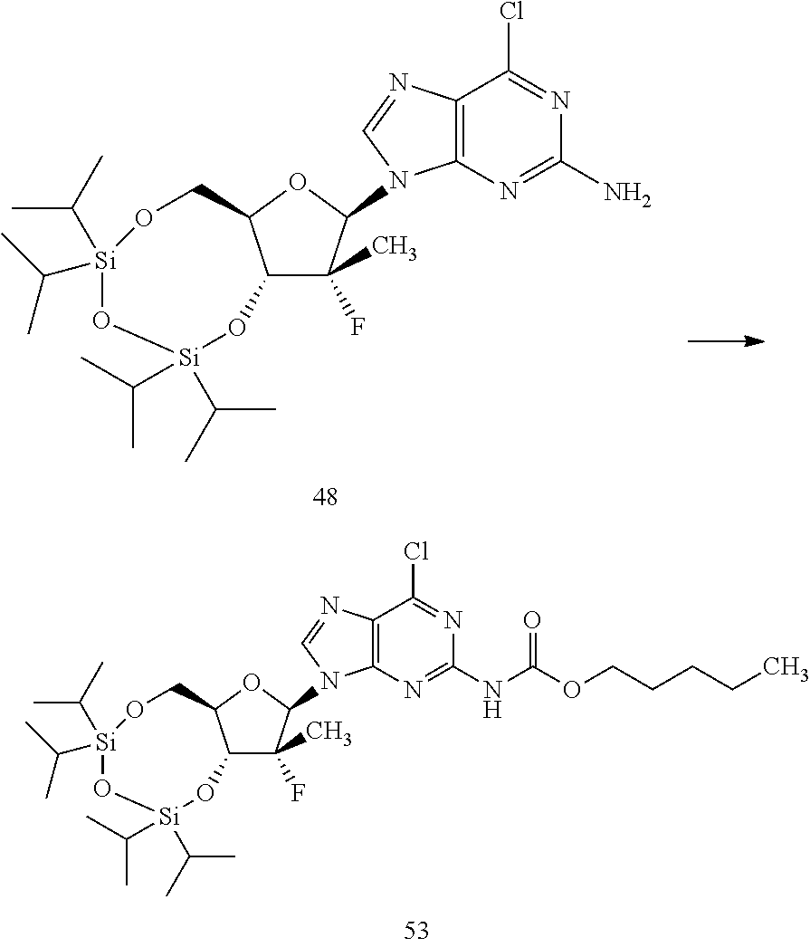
C12=C(N=C(NC(OCCCCC)=O)N=C1Cl)N(C1C(F)(C)C3C(O1)CO[Si](C(C)C)(C(C)C)O[Si](C(C)C)(C(C)C)O3)C=N2.C12=C(N=C(N)N=C1Cl)N(C1C(F)(C)C3C(O1)CO[Si](C(C)C)(C(C)C)O[Si](C(C)C)(C(C)C)O3)C=N2
